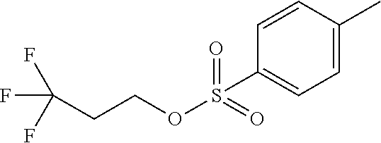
O(CCC(F)(F)F)S(=O)(=O)C1=CC=C(C)C=C1
